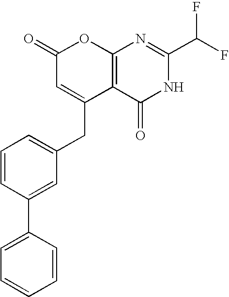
C1(=O)C=C(CC2=CC=CC(C3=CC=CC=C3)=C2)C2=C(O1)N=C(C(F)F)NC2=O
